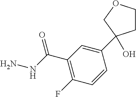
C1=CC(C2(O)CCOC2)=CC(C(NN)=O)=C1F
